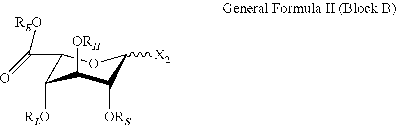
C1(C(=O)[REO])C([RLO])C([ORH])C([ORS])C([X2])O1
